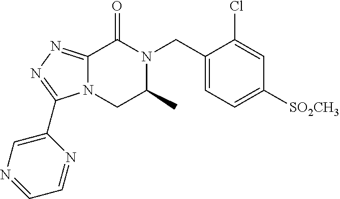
C12=NN=C(C3=CN=CC=N3)N1CC(C)N(CC1=CC=C([SO2CH3])C=C1Cl)C2=O
